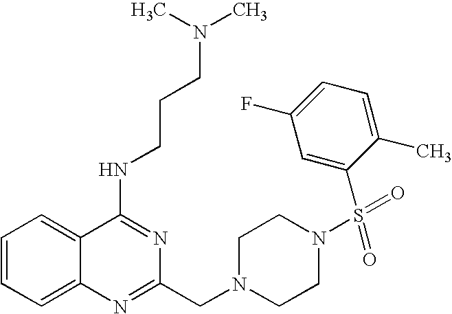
C1=CC=C2C(=C1)C(NCCCN(C)C)=NC(CN1CCN(S(=O)(=O)C3=CC(F)=CC=C3C)CC1)=N2
